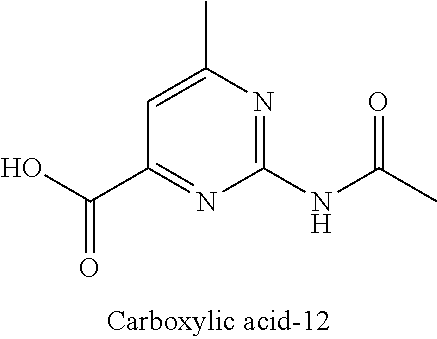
C1=C(C)N=C(NC(C)=O)N=C1C(O)=O
